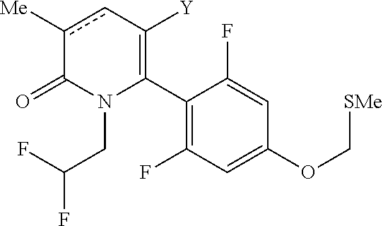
C1(C2=C([Y])cc([Me])C(=O)N2CC(F)F)=C(F)C=C(OC[SMe])C=C1F
